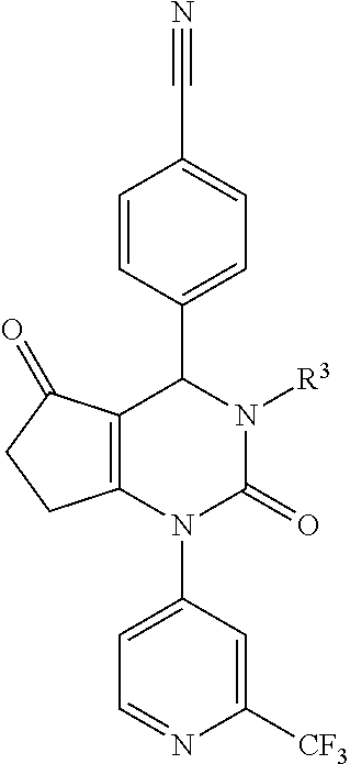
C12=C(N(C3=CC=NC([CF3])=C3)C(=O)N([R3])C1C1=CC=C(C#N)C=C1)CCC2=O
